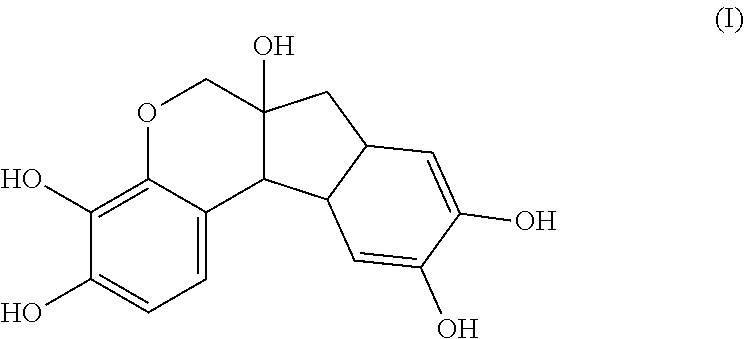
C1(O)=C2C(=CC=C1O)C1C(O)(CO2)CC2C1C=C(O)C(O)=C2
